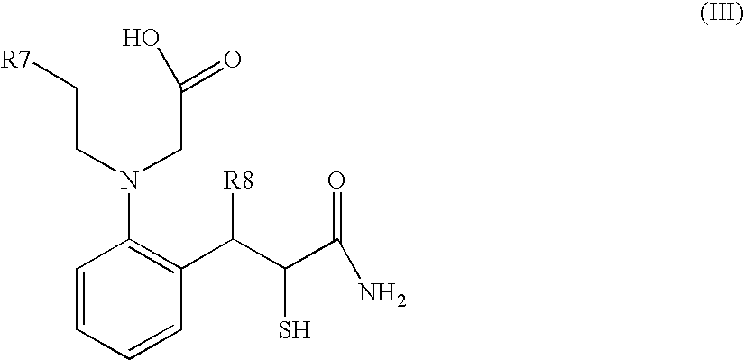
C1=CC=CC(C(C(C(N)=O)S)[R8])=C1N(CC(O)=O)CC[R7]
